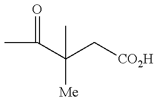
CC(C(C[CO2H])([Me])C)=O
